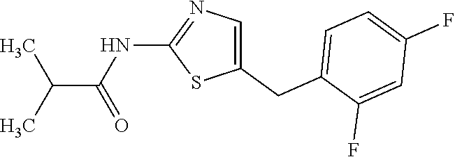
C1(CC2=CC=C(F)C=C2F)=CN=C(NC(=O)C(C)C)S1
